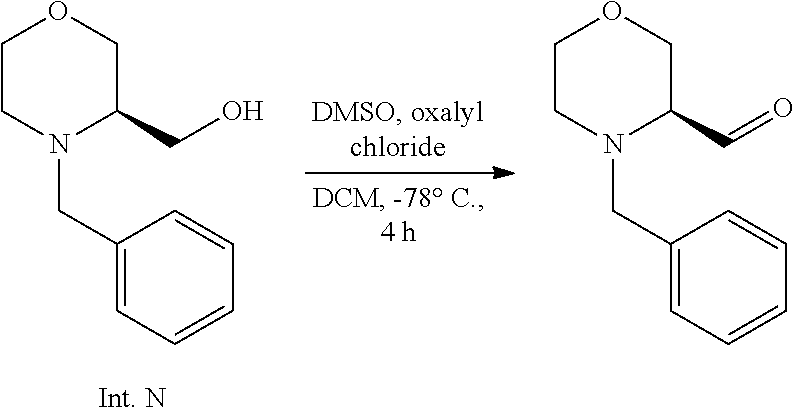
C1CN(CC2=CC=CC=C2)C(CO)CO1.C1CN(CC2=CC=CC=C2)C(C=O)CO1
